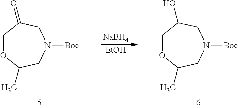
C1OC(C)CN([Boc])CC1O.[EtOH].[NaBH4].C1OC(C)CN([Boc])CC1=O
